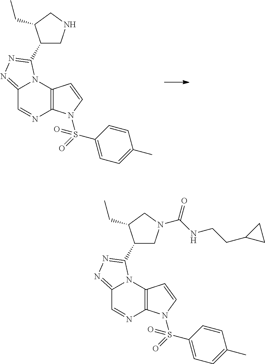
C1=NC2=C(N3C1=NN=C3C1CNCC1CC)C=CN2S(=O)(C1=CC=C(C)C=C1)=O.C1=NC2=C(N3C1=NN=C3C1CN(C(NCCC3CC3)=O)CC1CC)C=CN2S(=O)(C1=CC=C(C)C=C1)=O
